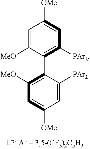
C1=C([MeO])C(C2=C([MeO])C=C([OMe])C=C2[PAr2])=C([PAr2])C=C1[OMe]
